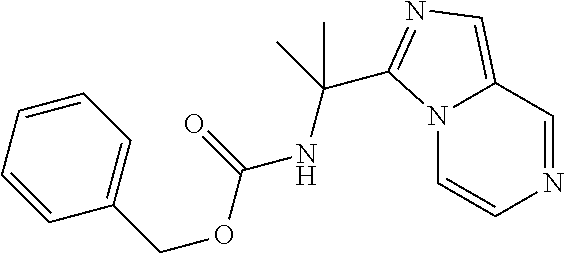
N12C=CN=CC1=CN=C2C(C)(C)NC(=O)OCC1=CC=CC=C1
